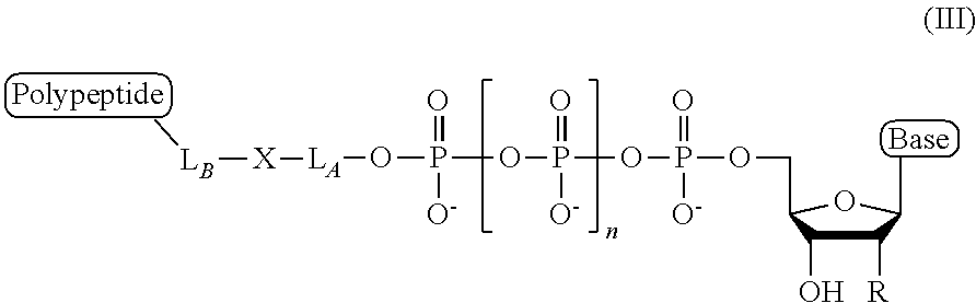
C1([R])C(O)C(COP(=O)([O-])OP(=O)([O-])OP(=O)([O-])O[LA][X][LB]C)OC1C
